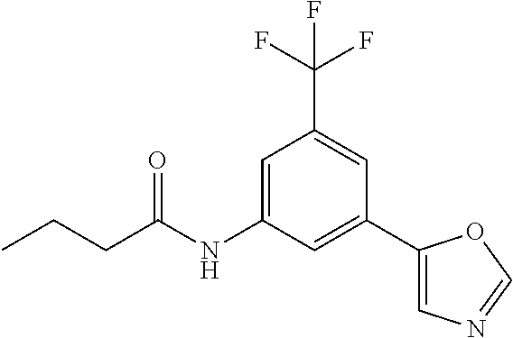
C1=C(NC(CCC)=O)C=C(C2=CN=CO2)C=C1C(F)(F)F
